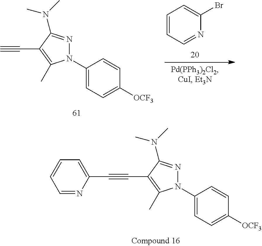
N1(C2=CC=C([OCF3])C=C2)N=C(N(C)C)C(C#CC2=CC=CC=N2)=C1C.N1(C2=CC=C([OCF3])C=C2)N=C(N(C)C)C(C#C)=C1C.C1=CC=NC(Br)=C1
